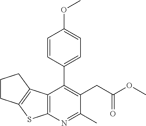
C12=C(N=C(C)C(CC(OC)=O)=C1C1=CC=C(OC)C=C1)SC1=C2CCC1
